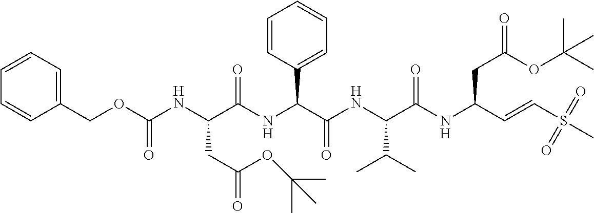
N(C(C(NC(C(NC(C=CS(C)(=O)=O)CC(=O)OC(C)(C)C)=O)C(C)C)=O)C1=CC=CC=C1)C(C(NC(OCC1=CC=CC=C1)=O)CC(=O)OC(C)(C)C)=O
